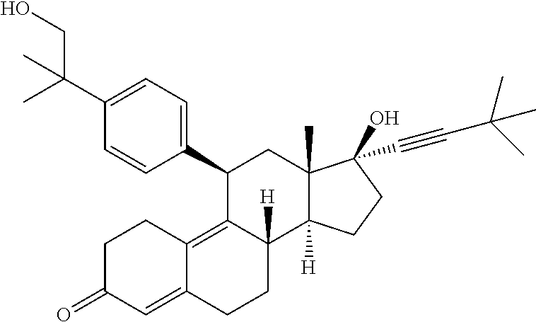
CC(CO)(C1=CC=C(C2C3=C4C(=CC(=O)CC4)CCC3([H])C3([H])C(C)(C2)C(O)(C#CC(C)(C)C)CC3)C=C1)C
